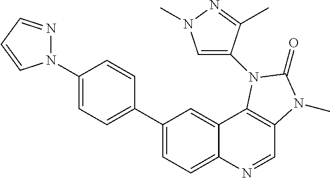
C1(C2=CC=C(N3N=CC=C3)C=C2)=CC=C2C(=C1)C1=C(C=N2)N(C)C(=O)N1C1=CN(C)N=C1C
